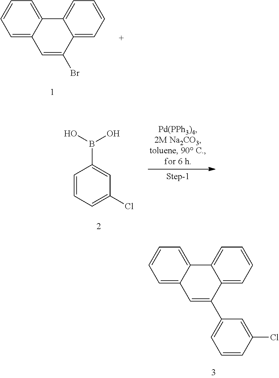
C1=C2C(=CC=C1)C1=CC=CC=C1C(Br)=C2.C1=CC=C(Cl)C=C1B(O)O.C1=C2C(=CC=C1)C1=CC=CC=C1C(C1=CC=CC(Cl)=C1)=C2
